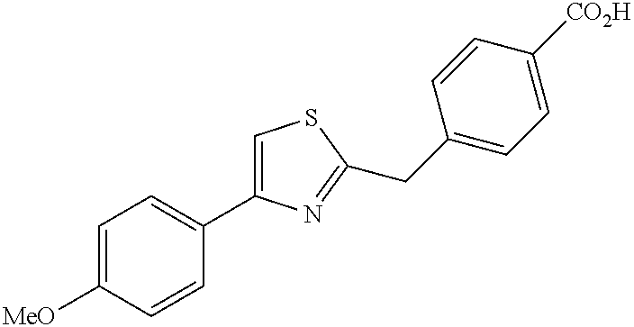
C1=C([MeO])C=CC(C2=CSC(CC3=CC=C([CO2H])C=C3)=N2)=C1
